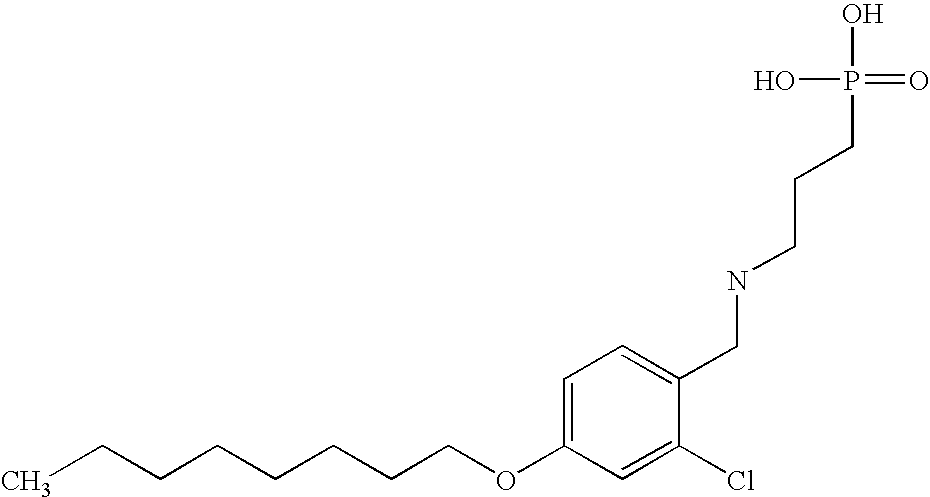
C(CCCCCCOC1=CC=C(CNCCCP(O)(O)=O)C(Cl)=C1)C
